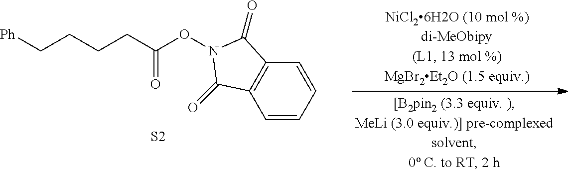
C1=CC=CC2=C1C(=O)N(OC(CCCC[Ph])=O)C2=O.[S2]
